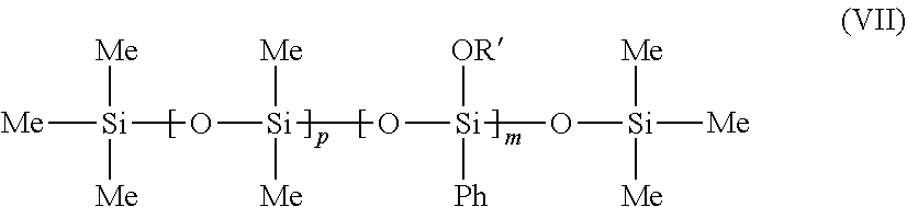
[Si]([Me])([Me])([Me])O[Si]([Me])([Me])O[Si]([OR])([Ph])O[Si]([Me])([Me])[Me]
